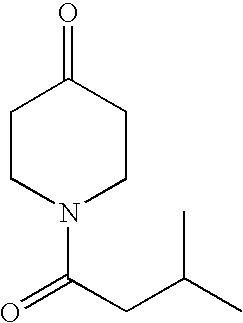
CC(C)CC(=O)N1CCC(=O)CC1
